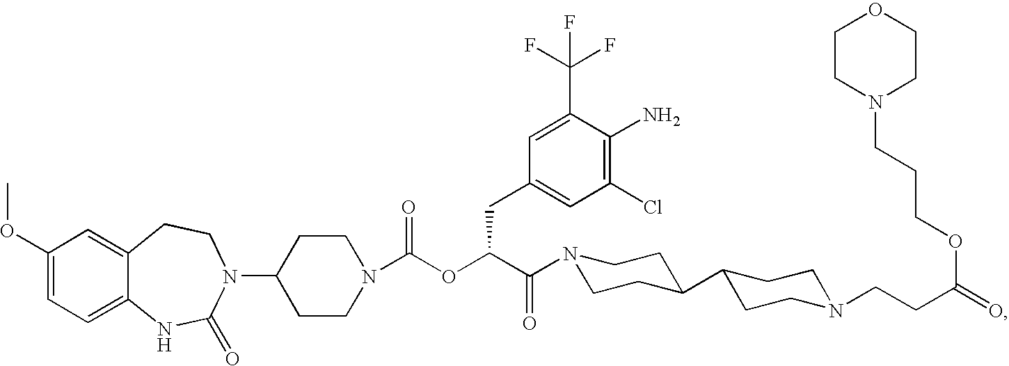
C1(OC)=CC=C2C(=C1)CCN(C1CCN(C(OC(C(=O)N3CCC(C4CCN(CCC(=O)OCCCN5CCOCC5)CC4)CC3)CC3=CC(Cl)=C(N)C(C(F)(F)F)=C3)=O)CC1)C(=O)N2
